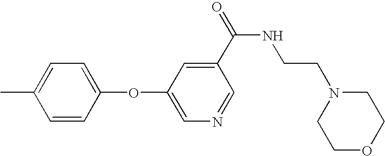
C1=CC(OC2=CN=CC(C(=O)NCCN3CCOCC3)=C2)=CC=C1C
